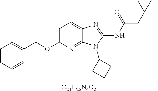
C1=C(OCC2=CC=CC=C2)N=C2C(=C1)N=C(NC(CC(C)(C)C)=O)N2C1CCC1.[C23H28N4O2]
